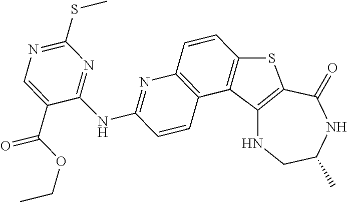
C12=C(C(=O)NC(C)CN1)SC1=C2C2=C(C=C1)N=C(NC1=NC(SC)=NC=C1C(OCC)=O)C=C2
